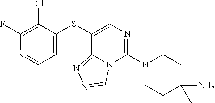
S(C1=CC=NC(F)=C1Cl)C1=CN=C(N2CCC(N)(C)CC2)N2C1=NN=C2
